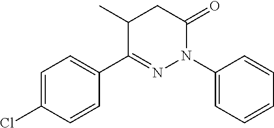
C1=C(Cl)C=CC(C2=NN(C3=CC=CC=C3)C(=O)CC2C)=C1
